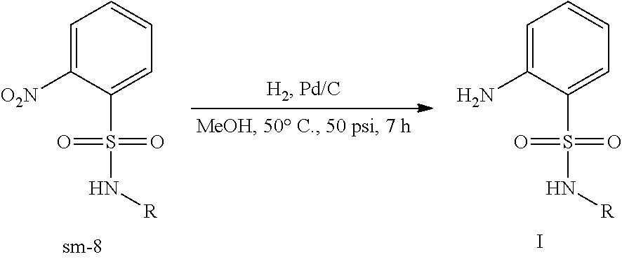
C1=C([O2N])C(S(N[R])(=O)=O)=CC=C1.C1=C(N)C(S(N[R])(=O)=O)=CC=C1.I
